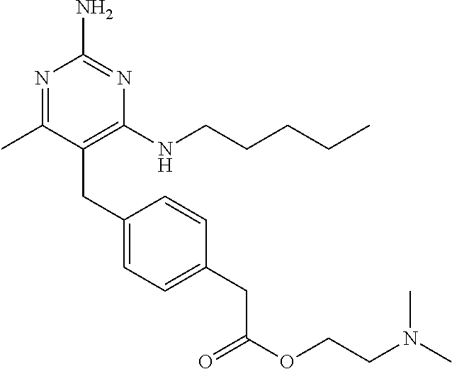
C1(CC2=CC=C(CC(OCCN(C)C)=O)C=C2)=C(NCCCCC)N=C(N)N=C1C
